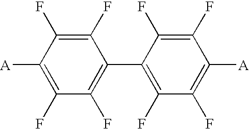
C1(F)=C(F)C([A])=C(F)C(F)=C1C1=C(F)C(F)=C([A])C(F)=C1F
